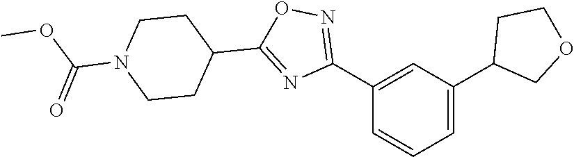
C1(C2=NOC(C3CCN(C(=O)OC)CC3)=N2)=CC(C2COCC2)=CC=C1
